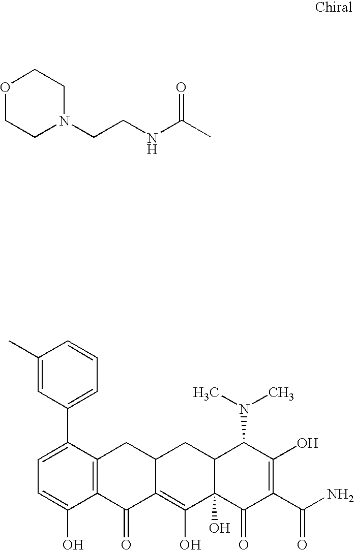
CC(NCCN1CCOCC1)=O.C1=C(C2=CC=CC(C)=C2)C2=C(C(O)=C1)C(=O)C1=C(O)C3(O)C(CC1C2)C(N(C)C)C(O)=C(C(N)=O)C3=O
